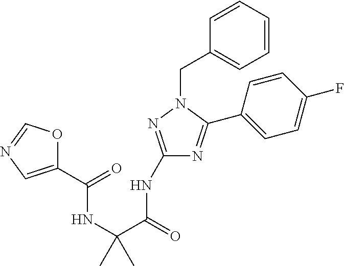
C1(NC(=O)C(NC(=O)C2=CN=CO2)(C)C)=NN(CC2=CC=CC=C2)C(C2=CC=C(F)C=C2)=N1
